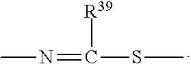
CN=C([R39])SC
